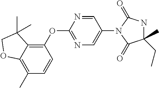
C1(OC2=NC=C(N3C(=O)NC(C)(CC)C3=O)C=N2)=C2C(=C(C)C=C1)OCC2(C)C
